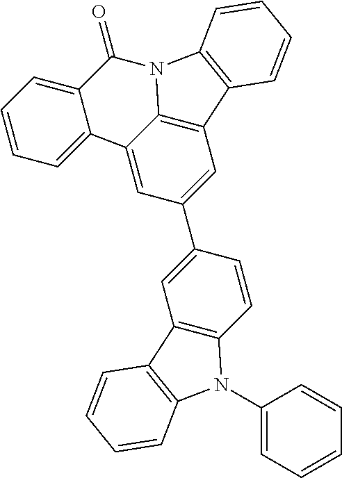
C1=C2C3=C(C=C1C1=CC4=C(C=C1)N(C1=CC=CC=C1)C1=C4C=CC=C1)C1=C(N3C(=O)C3=CC=CC=C23)C=CC=C1
